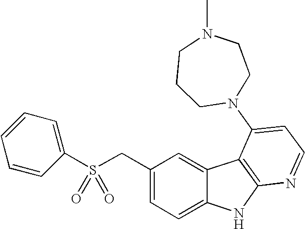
C1(CS(C2=CC=CC=C2)(=O)=O)=CC=C2C(=C1)C1=C(N2)N=CC=C1N1CCN(C)CCC1
